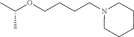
CC(OCCCCN1CCCCC1)C
